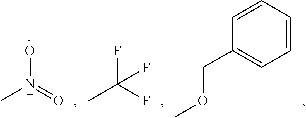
CN(=O)O.CC(F)(F)F.COCC1=CC=CC=C1
